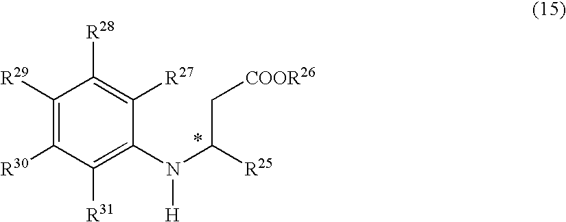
C1([R29])=C([R30])C([R31])=C(N(C([R25])C[COOR26])[H])C([R27])=C1[R28]
